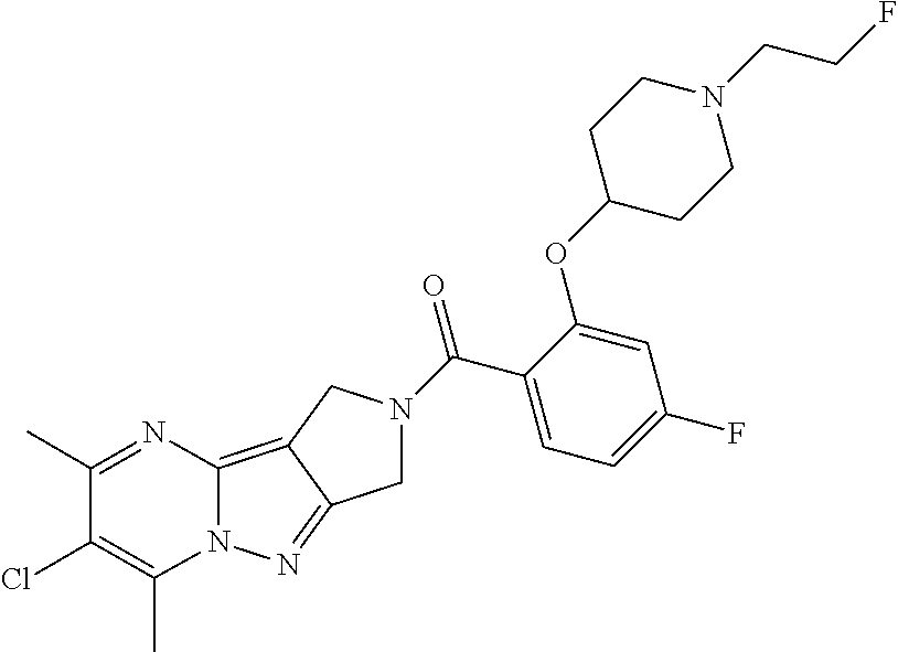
C12=C3C(=NN1C(C)=C(Cl)C(C)=N2)CN(C(C1=CC=C(F)C=C1OC1CCN(CCF)CC1)=O)C3
